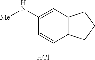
C12=C(C=C(N[Me])C=C1)CCC2.Cl
